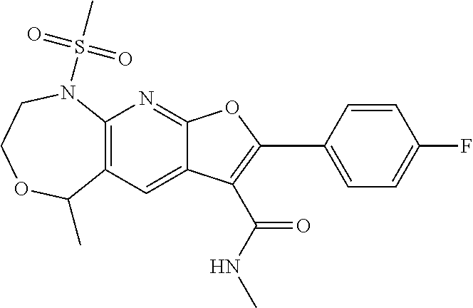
C12=C(C=C3C(=N1)OC(C1=CC=C(F)C=C1)=C3C(=O)NC)C(C)OCCN2S(C)(=O)=O
